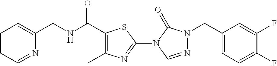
N(C(C1=C(C)N=C(N2C(=O)N(CC3=CC=C(F)C(F)=C3)N=C2)S1)=O)CC1=CC=CC=N1
